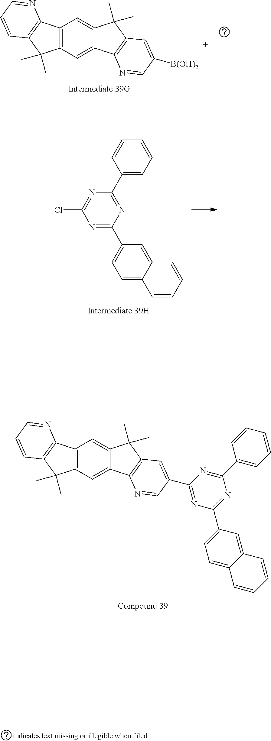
C12=C(C=C3C(=C1)C(C)(C)C1=C3N=CC(C3=NC(C4=CC=C5C(=C4)C=CC=C5)=NC(C4=CC=CC=C4)=N3)=C1)C(C)(C)C1=C2N=CC=C1.C12=C(C=C3C(=C1)C(C)(C)C1=C3N=CC([B(OH)2])=C1)C(C)(C)C1=C2N=CC=C1.C1(C2=NC(C3=CC=C4C(=C3)C=CC=C4)=NC(Cl)=N2)=CC=CC=C1
